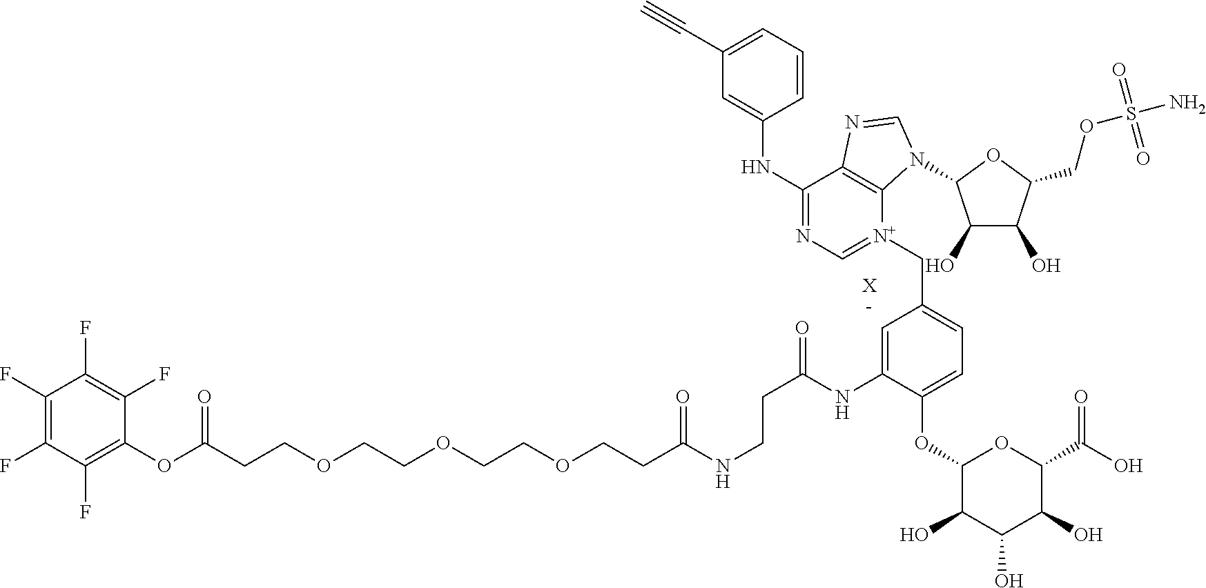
C(CCOCCOCCOCCC(NCCC(=O)NC1=CC(C[N+]2=CN=C(NC3=CC(C#C)=CC=C3)C3=C2N(C2C(O)C(O)C(COS(N)(=O)=O)O2)C=N3)=CC=C1OC1C(O)C(O)C(O)C(C(O)=O)O1)=O)(OC1=C(F)C(F)=C(F)C(F)=C1F)=O.[X].[-]
